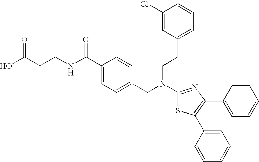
C(CCNC(C1=CC=C(CN(C2=NC(C3=CC=CC=C3)=C(C3=CC=CC=C3)S2)CCC2=CC=CC(Cl)=C2)C=C1)=O)(O)=O
